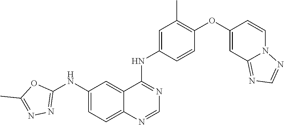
C1(NC2=NN=C(C)O2)=CC=C2C(=C1)C(NC1=CC(C)=C(OC3=CC4=NC=NN4C=C3)C=C1)=NC=N2
